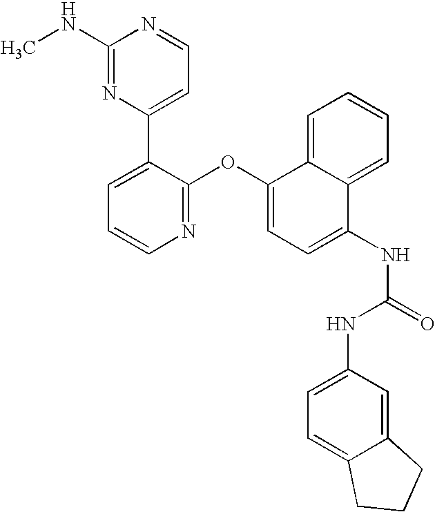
C1(NC)=NC(C2=CC=CN=C2OC2=CC=C(NC(=O)NC3=CC=C4C(=C3)CCC4)C3=CC=CC=C23)=CC=N1
